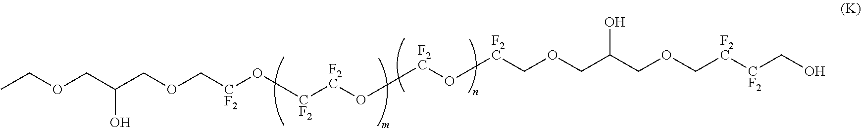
CCOCC(COC[CF2]O[CF2][F2C]O[F2C]O[F2C]COCC(COC[F2C][CF2]CO)O)O
